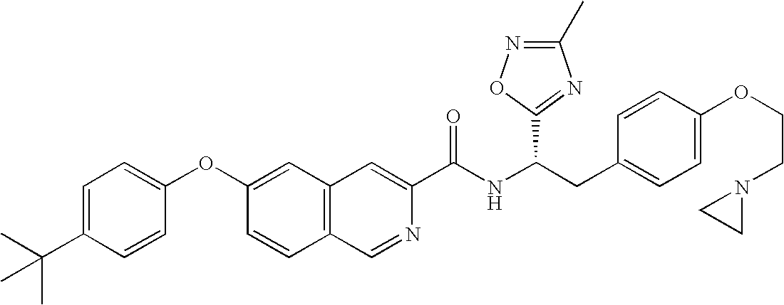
C1=C(C(C)(C)C)C=CC(OC2=CC3=C(C=C2)C=NC(C(NC(CC2=CC=C(OCCN4CC4)C=C2)C2=NC(C)=NO2)=O)=C3)=C1
